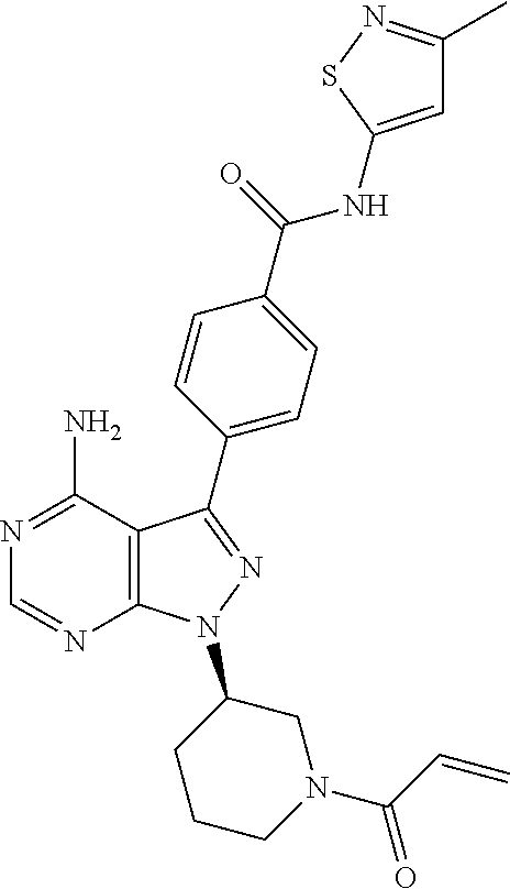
N1=C(N)C2=C(N=C1)N(C1CCCN(C(C=C)=O)C1)N=C2C1=CC=C(C(=O)NC2=CC(C)=NS2)C=C1
